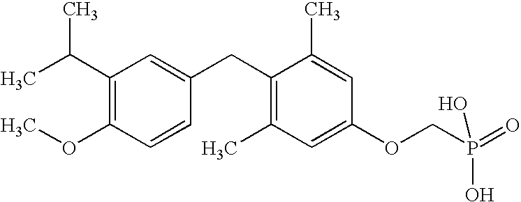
C1(C(C)C)=C(OC)C=CC(CC2=C(C)C=C(OCP(=O)(O)O)C=C2C)=C1
